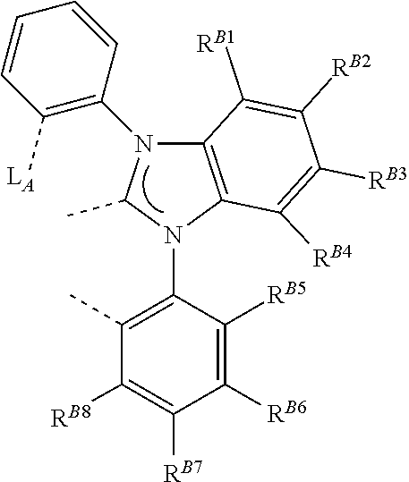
C1(N2C(C)N(C3=C(C)C([RB8])=C([RB7])C([RB6])=C3[RB5])C3=C2C([RB1])=C([RB2])C([RB3])=C3[RB4])=C([LA])C=CC=C1
